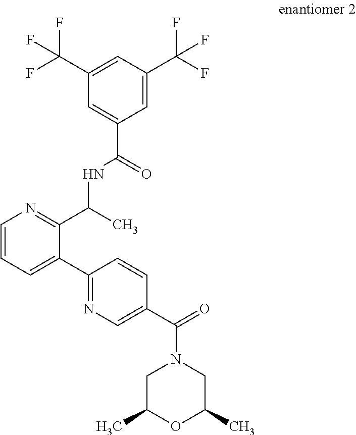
C1=CC=C(C2=NC=C(C(=O)N3CC(C)OC(C)C3)C=C2)C(C(C)NC(=O)C2=CC(C(F)(F)F)=CC(C(F)(F)F)=C2)=N1
